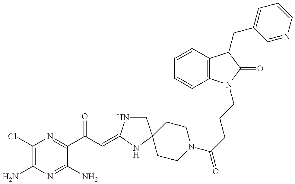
C1(Cl)=C(N)N=C(N)C(C(C=C2NCC3(N2)CCN(C(=O)CCCN2C4=C(C(CC5=CC=CN=C5)C2=O)C=CC=C4)CC3)=O)=N1
